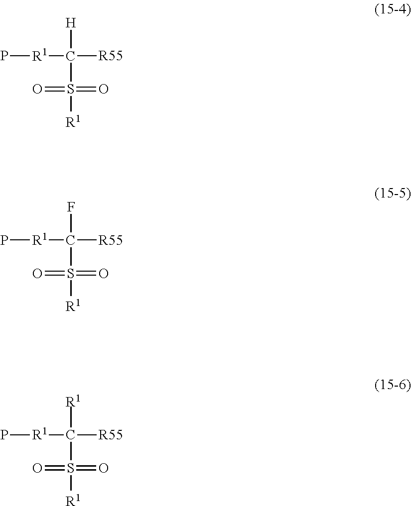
[R1](P)C([R55])([H])S(=O)(=O)[R1].[R1](P)C([R55])(F)S(=O)(=O)[R1].[R1](P)C([R55])([R1])S(=O)(=O)[R1]
